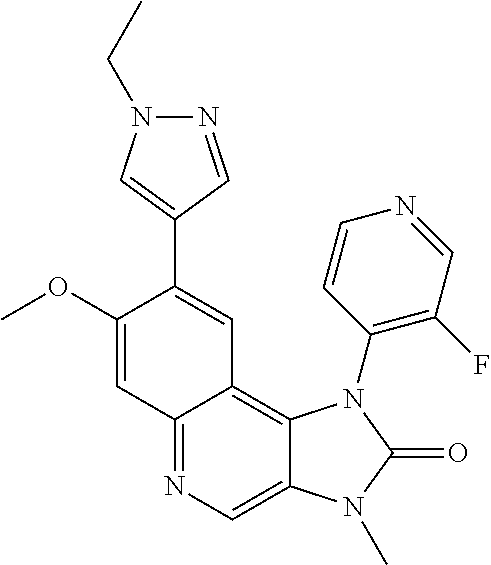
C1(OC)=CC2=NC=C3C(=C2C=C1C1=CN(CC)N=C1)N(C1=C(F)C=NC=C1)C(=O)N3C
